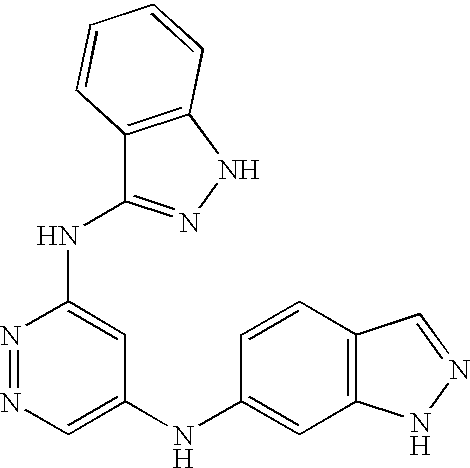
N1=NC(NC2=NNC3=C2C=CC=C3)=CC(NC2=CC3=C(C=C2)C=NN3)=C1
